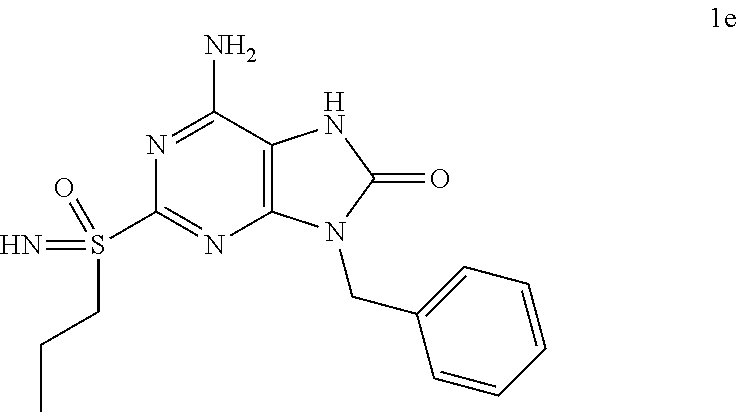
C12=C(C(N)=NC(S(=O)(=N)CCC)=N1)NC(=O)N2CC1=CC=CC=C1
